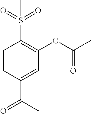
C1=CC(C(C)=O)=CC(OC(C)=O)=C1S(=O)(=O)C
